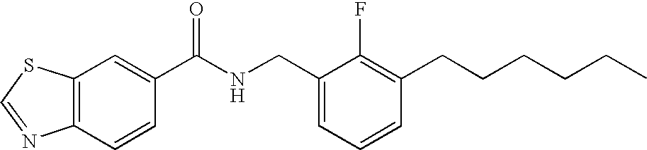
C12=C(C=C(C(NCC3=CC=CC(CCCCCC)=C3F)=O)C=C1)SC=N2
